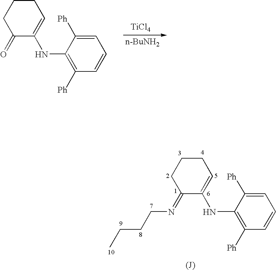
C1(=O)C(NC2=C([Ph])C=CC=C2[Ph])=CCCC1.[TiCl4].[n-BuNH2].C1(=NCCCC)C(NC2=C([Ph])C=CC=C2[Ph])=CCCC1.[(J)]
